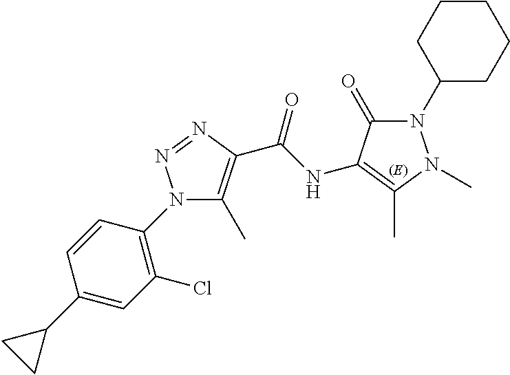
N1(C2=C(Cl)C=C(C3CC3)C=C2)C(C)=C(C(NC2=C(C)N(C)N(C3CCCCC3)C2=O)=O)N=N1
